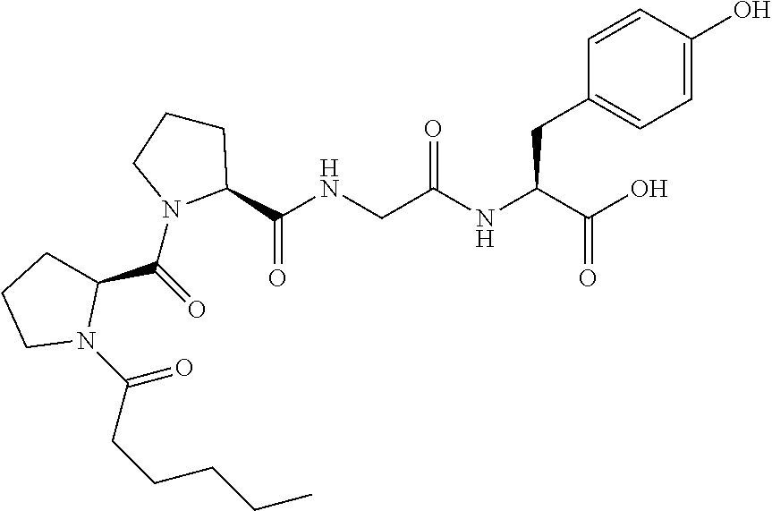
O=C(C1CCCN1C(=O)CCCCC)N1C(C(NCC(NC(C(O)=O)CC2=CC=C(O)C=C2)=O)=O)CCC1
